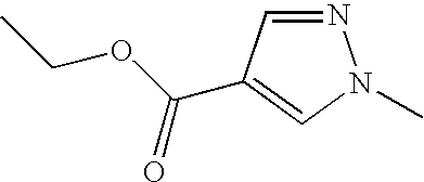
N1=CC(C(OCC)=O)=CN1C
